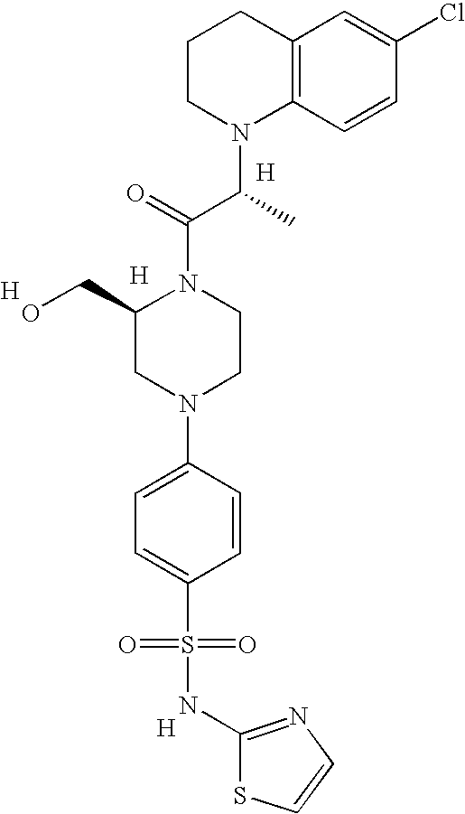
C12=C(C=CC(Cl)=C1)N(C(C(N1C(CO)CN(C3=CC=C(S(=O)(=O)NC4=NC=CS4)C=C3)CC1)=O)C)CCC2.[H].[H].[H].[H]
